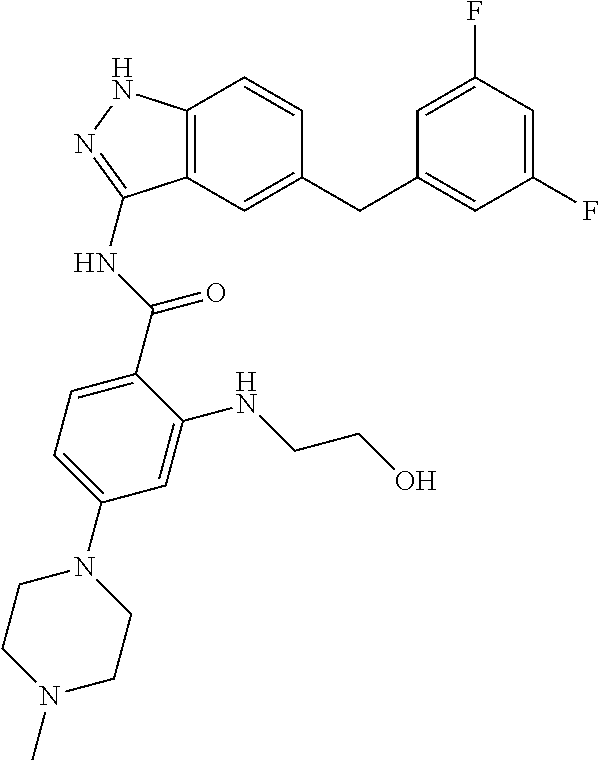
C1(F)=CC(F)=CC(CC2=CC3=C(C=C2)NN=C3NC(=O)C2=CC=C(N3CCN(C)CC3)C=C2NCCO)=C1
